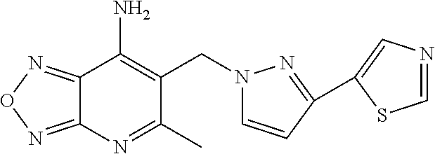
C12=NON=C1C(N)=C(CN1C=CC(C3=CN=CS3)=N1)C(C)=N2
